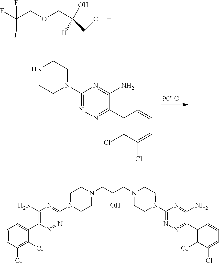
C(COCC(O)([H])CCl)(F)(F)F.N1(C2=NN=C(C3=C(Cl)C(Cl)=CC=C3)C(N)=N2)CCNCC1.N1(C2=NN=C(C3=C(Cl)C(Cl)=CC=C3)C(N)=N2)CCN(CC(CN2CCN(C3=NC(N)=C(C4=CC=CC(Cl)=C4Cl)N=N3)CC2)O)CC1
